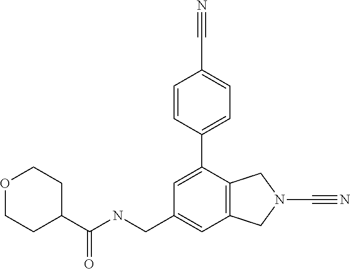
C1=C(CNC(C2CCOCC2)=O)C=C(C2=CC=C(C#N)C=C2)C2=C1CN(C#N)C2
